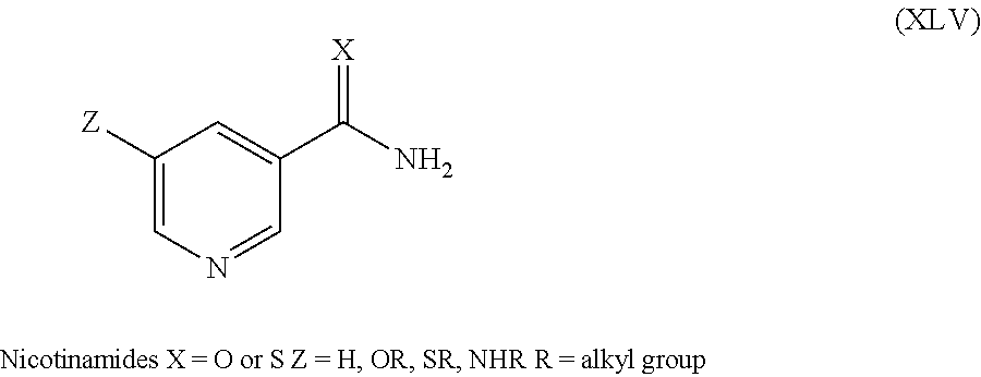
N1=CC(C(N)=[X])=CC([Z])=C1
